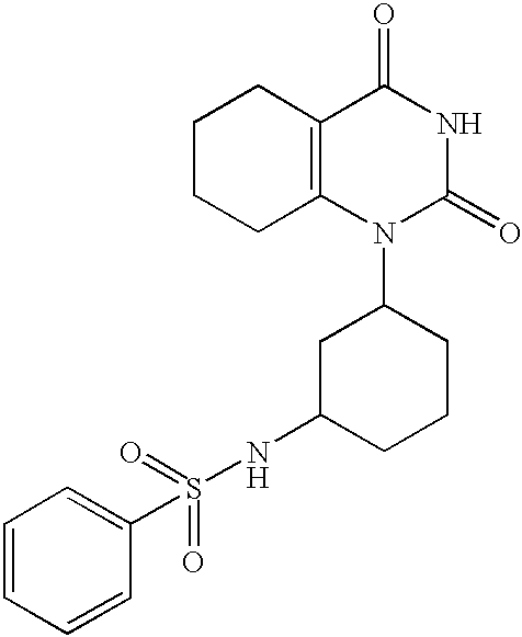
C1CCC2=C(C1)C(=O)NC(=O)N2C1CC(NS(C2=CC=CC=C2)(=O)=O)CCC1
